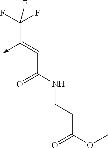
C(C(NCCC(OC)=O)=O)=C(->C)C(F)(F)F
